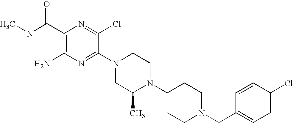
C1(C(NC)=O)=C(N)N=C(N2CC(C)N(C3CCN(CC4=CC=C(Cl)C=C4)CC3)CC2)C(Cl)=N1
